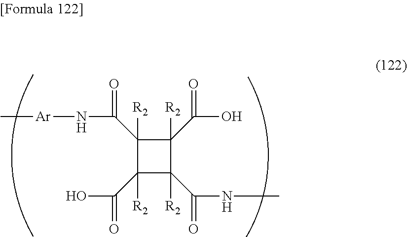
[Ar](NC(C1([R2])C(C(O)=O)([R2])C(C(NC)=O)([R2])C1(C(O)=O)[R2])=O)C
